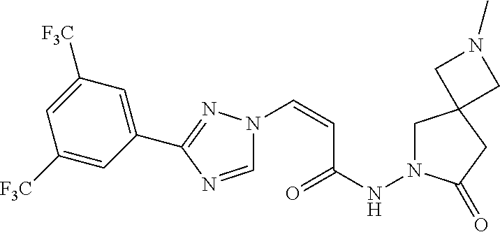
N1(C=CC(NN2CC3(CC2=O)CN(C)C3)=O)C=NC(C2=CC([F3C])=CC([F3C])=C2)=N1
